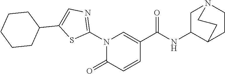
N1(C2=NC=C(C3CCCCC3)S2)C(=O)C=CC(C(NC2CN3CCC2CC3)=O)=C1
